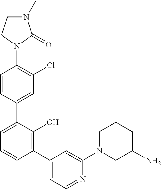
C1=CC(C2=CC=CC(C3=CC=NC(N4CC(N)CCC4)=C3)=C2O)=CC(Cl)=C1N1C(=O)N(C)CC1
